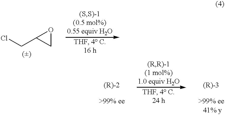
C1(CCl)CO1
